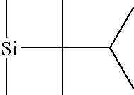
[Si](C(C)(C)C(C)C)(C)C
